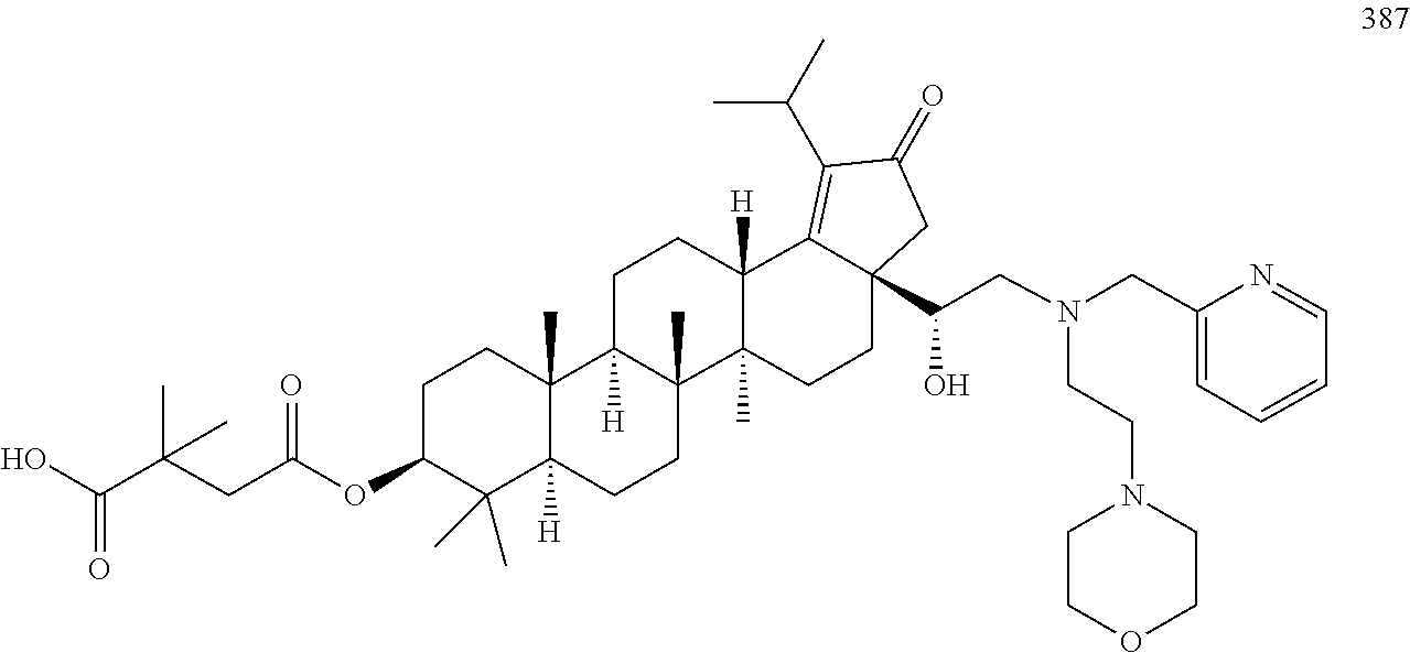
C1(CN(CC(O)C23CCC4(C)C([H])(C2=C(C(C)C)C(=O)C3)CCC2([H])C4(C)CCC3([H])C2(C)CCC(OC(CC(C(O)=O)(C)C)=O)C3(C)C)CCN2CCOCC2)=CC=CC=N1
